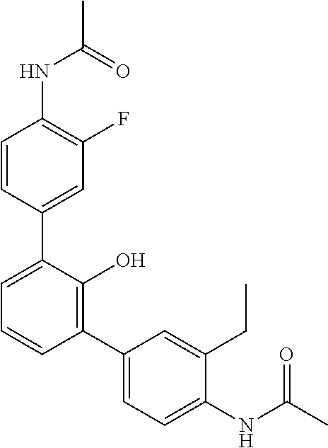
C1(C2=C(O)C(C3=CC(F)=C(NC(C)=O)C=C3)=CC=C2)=CC=C(NC(C)=O)C(CC)=C1
